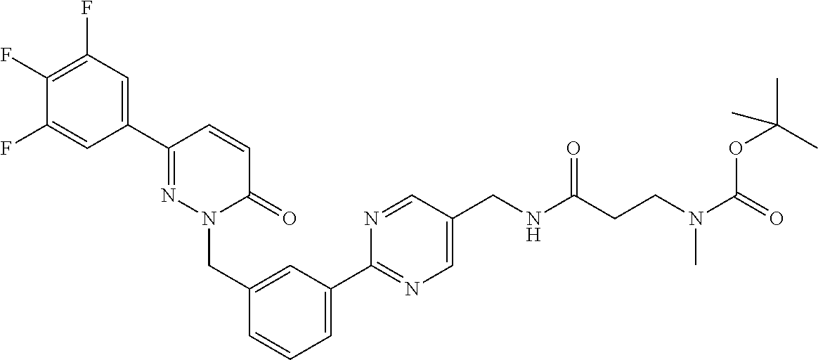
C1(F)=CC(C2=NN(CC3=CC(C4=NC=C(CNC(CCN(C(OC(C)(C)C)=O)C)=O)C=N4)=CC=C3)C(=O)C=C2)=CC(F)=C1F
